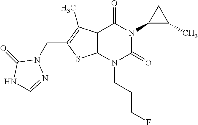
C12=C(N(CCCF)C(=O)N(C3C(C)C3)C1=O)SC(CN1C(=O)NC=N1)=C2C
